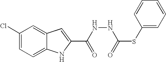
C12=CC=C(Cl)C=C1C=C(C(NNC(SC1=CC=CC=C1)=O)=O)N2
